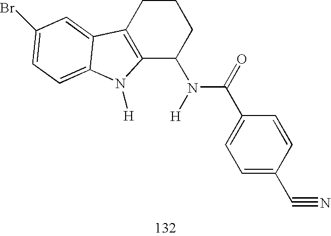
C12=C(CCCC1N(C(=O)C1=CC=C(C#N)C=C1)[H])C1=CC(Br)=CC=C1N2[H]
